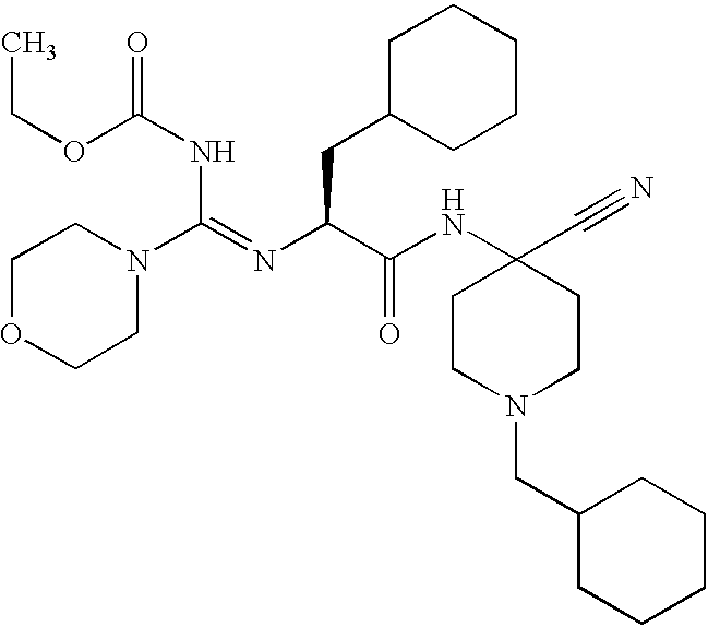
C1OCCN(C(NC(OCC)=O)=NC(CC2CCCCC2)C(NC2(C#N)CCN(CC3CCCCC3)CC2)=O)C1
